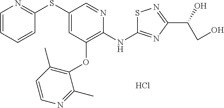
Cl.C1=CC=CC(SC2=CC(OC3=C(C)C=CN=C3C)=C(NC3=NC(C(O)CO)=NS3)N=C2)=N1
